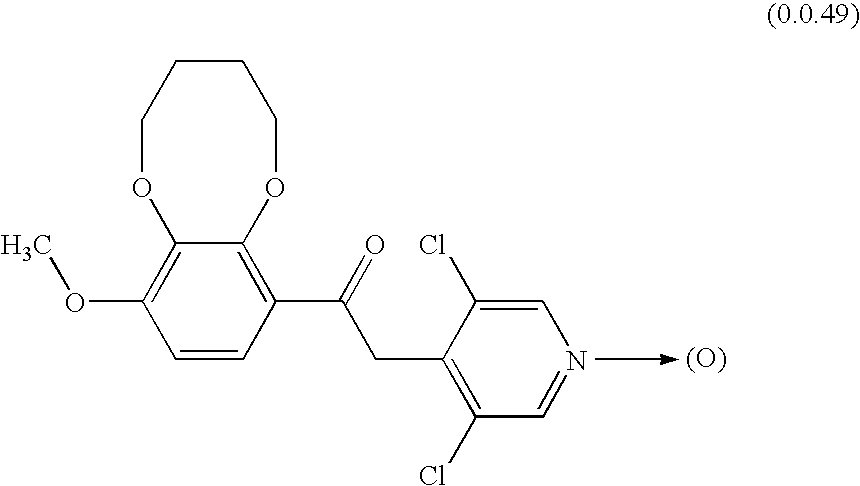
C1=CC(C(CC2=C(Cl)C=NC=C2Cl)=O)=C2C(=C1OC)OCCCCO2.[(O)]
